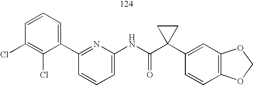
C1(C2=CC=CC(Cl)=C2Cl)=NC(NC(C2(C3=CC4=C(C=C3)OCO4)CC2)=O)=CC=C1
